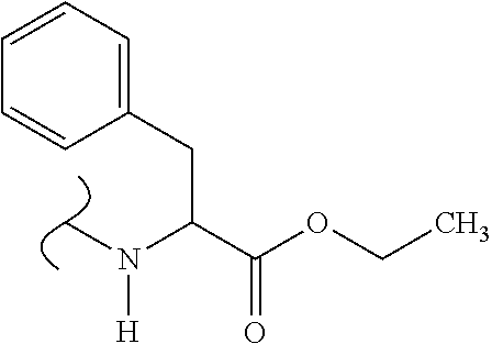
CN(C(C(OCC)=O)CC1=CC=CC=C1)[H]
